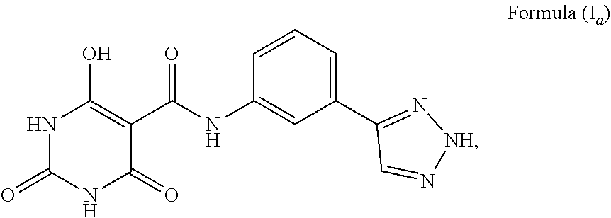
C1=CC(NC(C2=C(O)NC(=O)NC2=O)=O)=CC(C2=N[NH]N=C2)=C1
